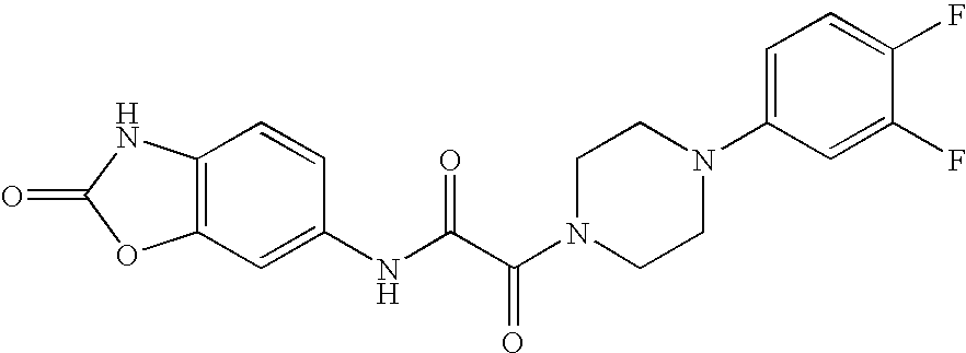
C12=C(C=C(NC(C(N3CCN(C4=CC=C(F)C(F)=C4)CC3)=O)=O)C=C1)OC(=O)N2
